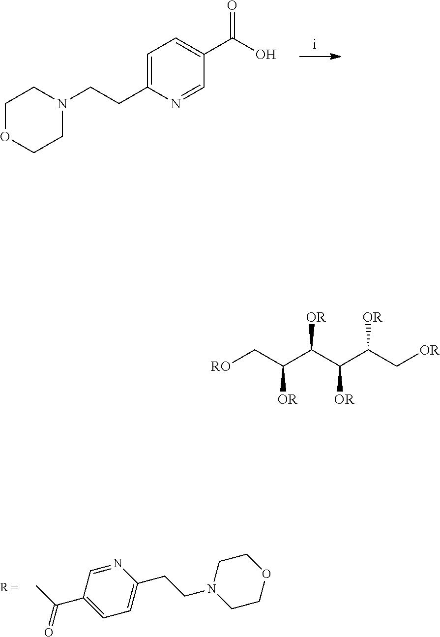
C1(C(C)=O)=CC=C(CCN2CCOCC2)N=C1.C1=C(CCN2CCOCC2)N=CC(C(O)=O)=C1.[RO]CC(C(C(C(C[OR])[OR])[OR])[OR])[OR]
